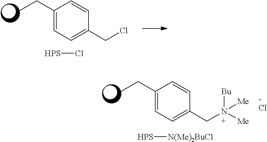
CCC1=CC=C(CCl)C=C1.[HPS]Cl.CCC1=CC=C(CN([Bu])([Me])[Me])C=C1.[HPS][N(Me)2BuCl].Cl
